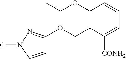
C1(OCC)=C(COC2=NN([G])C=C2)C([CONH2])=CC=C1
